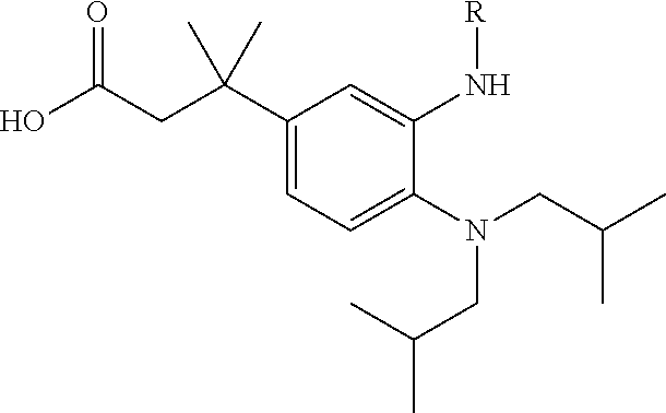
C1=C(N(CC(C)C)CC(C)C)C(N[R])=CC(C(CC(O)=O)(C)C)=C1
